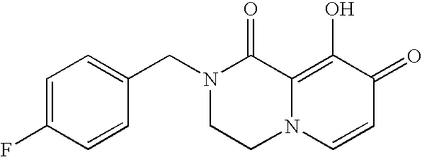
N1(CC2=CC=C(F)C=C2)CCN2C(=C(O)C(=O)C=C2)C1=O
